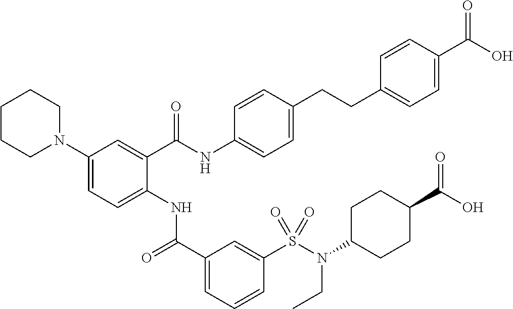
C1(N2CCCCC2)=CC=C(NC(C2=CC=CC(S(N(C3CCC(C(O)=O)CC3)CC)(=O)=O)=C2)=O)C(C(NC2=CC=C(CCC3=CC=C(C(O)=O)C=C3)C=C2)=O)=C1
